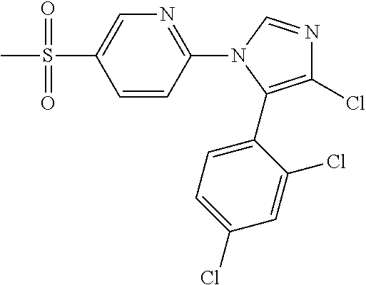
C1=CC(N2C(C3=CC=C(Cl)C=C3Cl)=C(Cl)N=C2)=NC=C1S(C)(=O)=O
